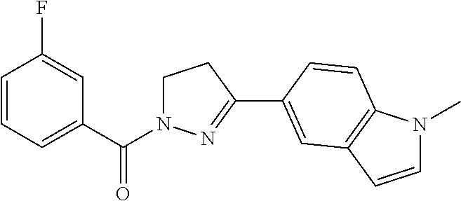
C1=CC=C(C(=O)N2CCC(C3=CC4=C(N(C)C=C4)C=C3)=N2)C=C1F
